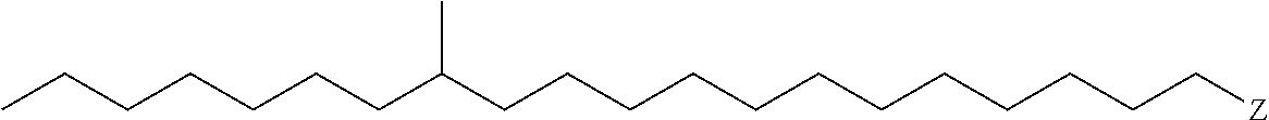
C(CCCCC[Z])CCCCCCC(CCCCCCC)C
